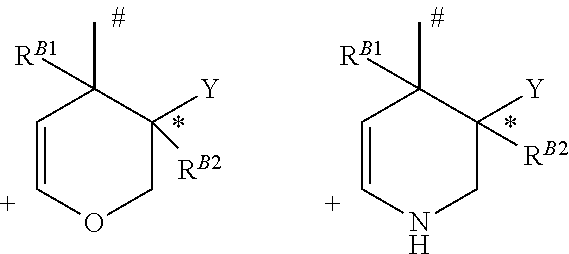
C1=[C+]OCC([Y])([RB2])C1(C)[RB1].C1=[C+]NCC([Y])([RB2])C1(C)[RB1]
